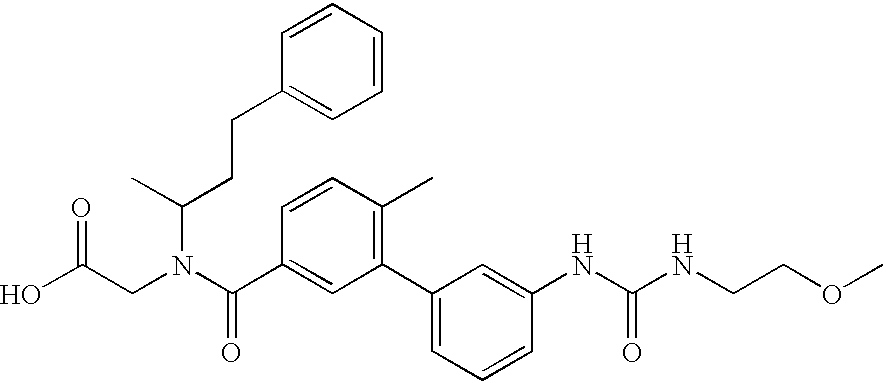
OC(CN(C(C1=CC(C2=CC=CC(NC(NCCOC)=O)=C2)=C(C)C=C1)=O)C(CCC1=CC=CC=C1)C)=O
